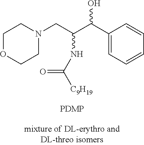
C1(C(C(CN2CCOCC2)NC([C9H19])=O)O)=CC=CC=C1
